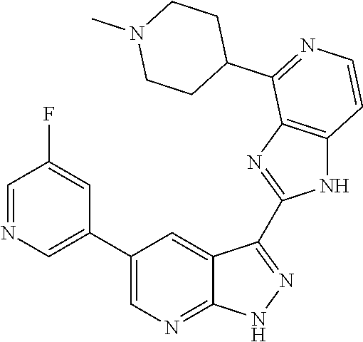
C1=NC=C(C2=CN=C3C(=C2)C(C2=NC4=C(N2)C=CN=C4C2CCN(C)CC2)=NN3)C=C1F
